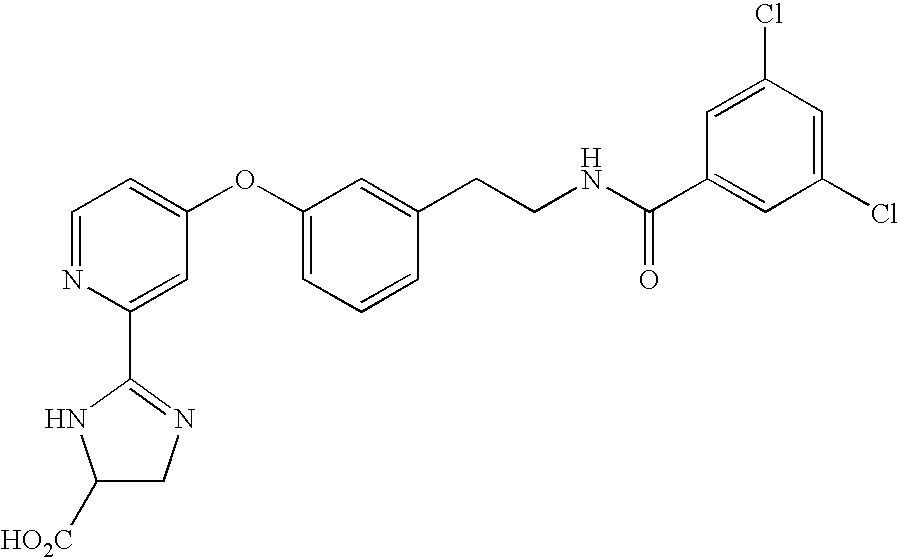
C1=NC(C2=NCC([HO2C])N2)=CC(OC2=CC=CC(CCNC(C3=CC(Cl)=CC(Cl)=C3)=O)=C2)=C1
